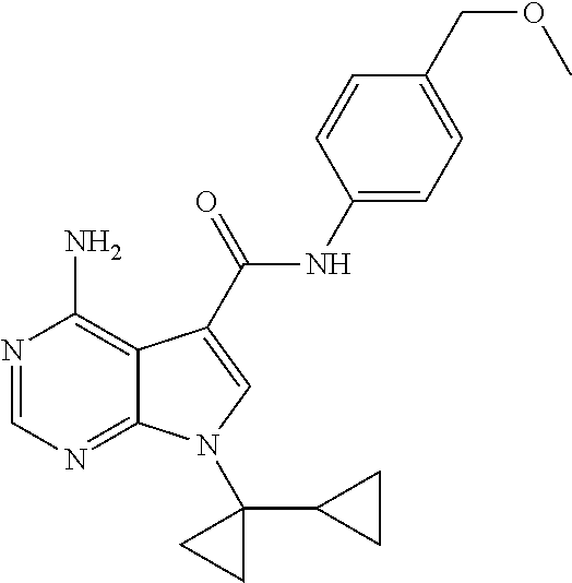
N1=CN=C2C(=C1N)C(C(NC1=CC=C(COC)C=C1)=O)=CN2C1(C2CC2)CC1
